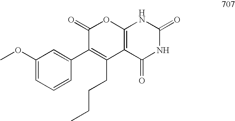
C1(=O)C(C2=CC(OC)=CC=C2)=C(CCCC)C2=C(O1)NC(=O)NC2=O
